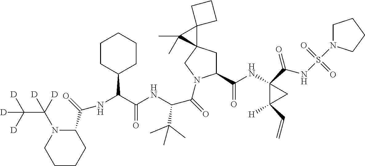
N(C(C(NC(C(=O)N1C(C(NC2(C(NS(=O)(=O)N3CCCC3)=O)C([H])(C=C)C2)=O)CC2(C1)C1(C2(C)C)CCC1)C(C)(C)C)=O)C1CCCCC1)C(C1N(C([D])(C([D])([D])[D])[D])CCCC1)=O
